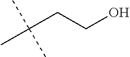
C(C(C)(C)C)CO
